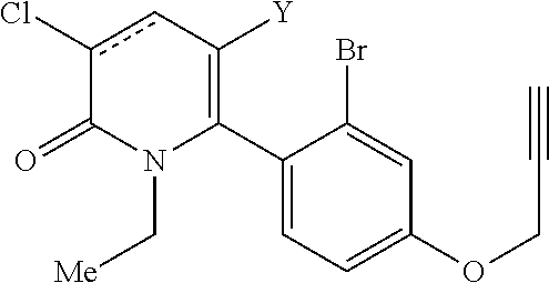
C1(C2=C([Y])cc(Cl)C(=O)N2C[Me])=CC=C(OCC#C)C=C1Br
